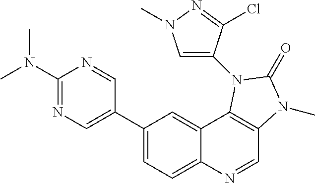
C1(C2=CN=C(N(C)C)N=C2)=CC=C2C(=C1)C1=C(C=N2)N(C)C(=O)N1C1=CN(C)N=C1Cl
